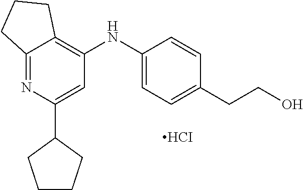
C12=NC(C3CCCC3)=CC(NC3=CC=C(CCO)C=C3)=C1CCC2.[HCI]
